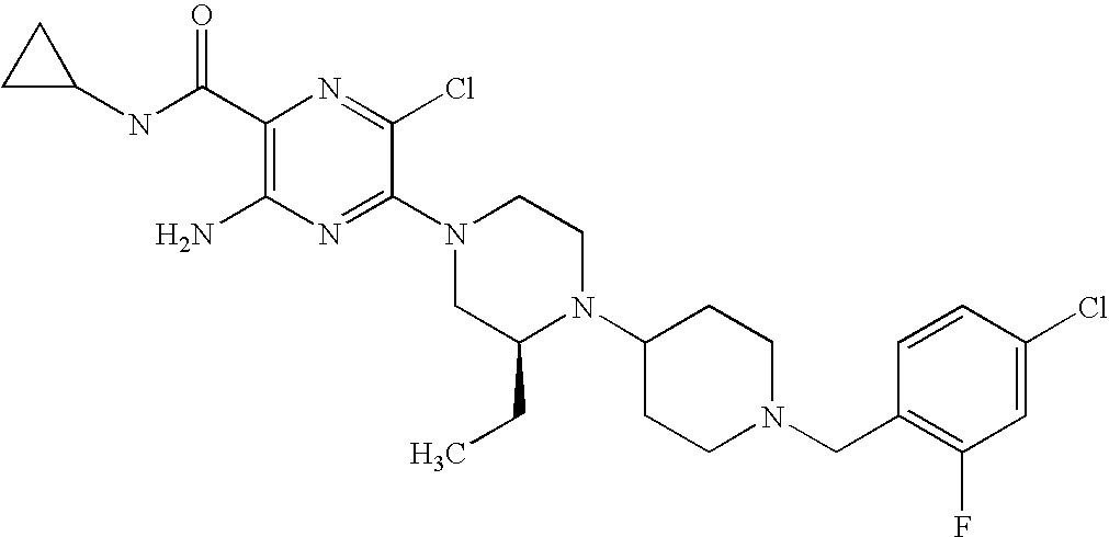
C1(C(NC2CC2)=O)=C(N)N=C(N2CC(CC)N(C3CCN(CC4=C(F)C=C(Cl)C=C4)CC3)CC2)C(Cl)=N1
